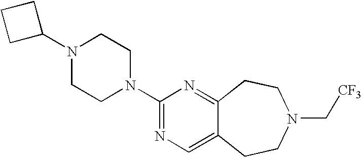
C1(N2CCN(C3=NC=C4C(=N3)CCN(C[CF3])CC4)CC2)CCC1
